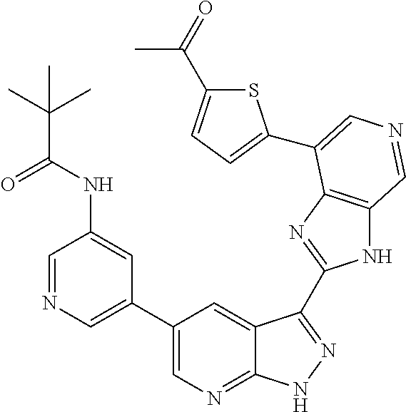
C1(C2=CN=CC(NC(C(C)(C)C)=O)=C2)=CN=C2C(=C1)C(C1=NC3=C(N1)C=NC=C3C1=CC=C(C(C)=O)S1)=NN2
